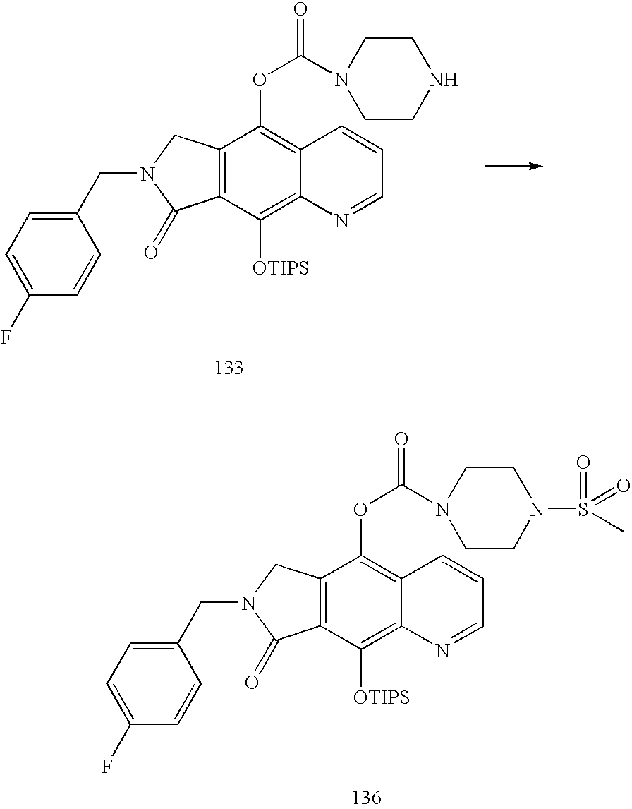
C12=C(C([OTIPS])=C3C(=C1OC(N1CCNCC1)=O)C=CC=N3)C(=O)N(CC1=CC=C(F)C=C1)C2.C12=C(C([OTIPS])=C3C(=C1OC(N1CCN(S(=O)(=O)C)CC1)=O)C=CC=N3)C(=O)N(CC1=CC=C(F)C=C1)C2
